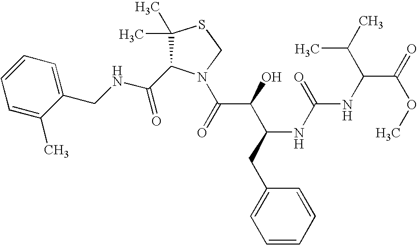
C(NCC1=CC=CC=C1C)(=O)C1C(C)(C)SCN1C(C(C(CC1=CC=CC=C1)NC(=O)NC(C(=O)OC)C(C)C)O)=O
